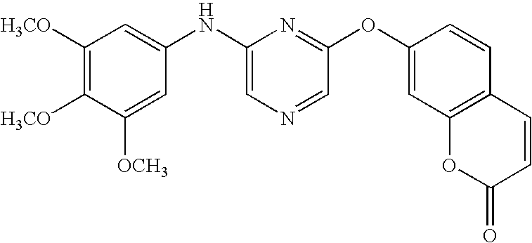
C1([H3CO])=C([H3CO])C([OCH3])=CC(NC2=CN=CC(OC3=CC4=C(C=C3)C=CC(=O)O4)=N2)=C1
